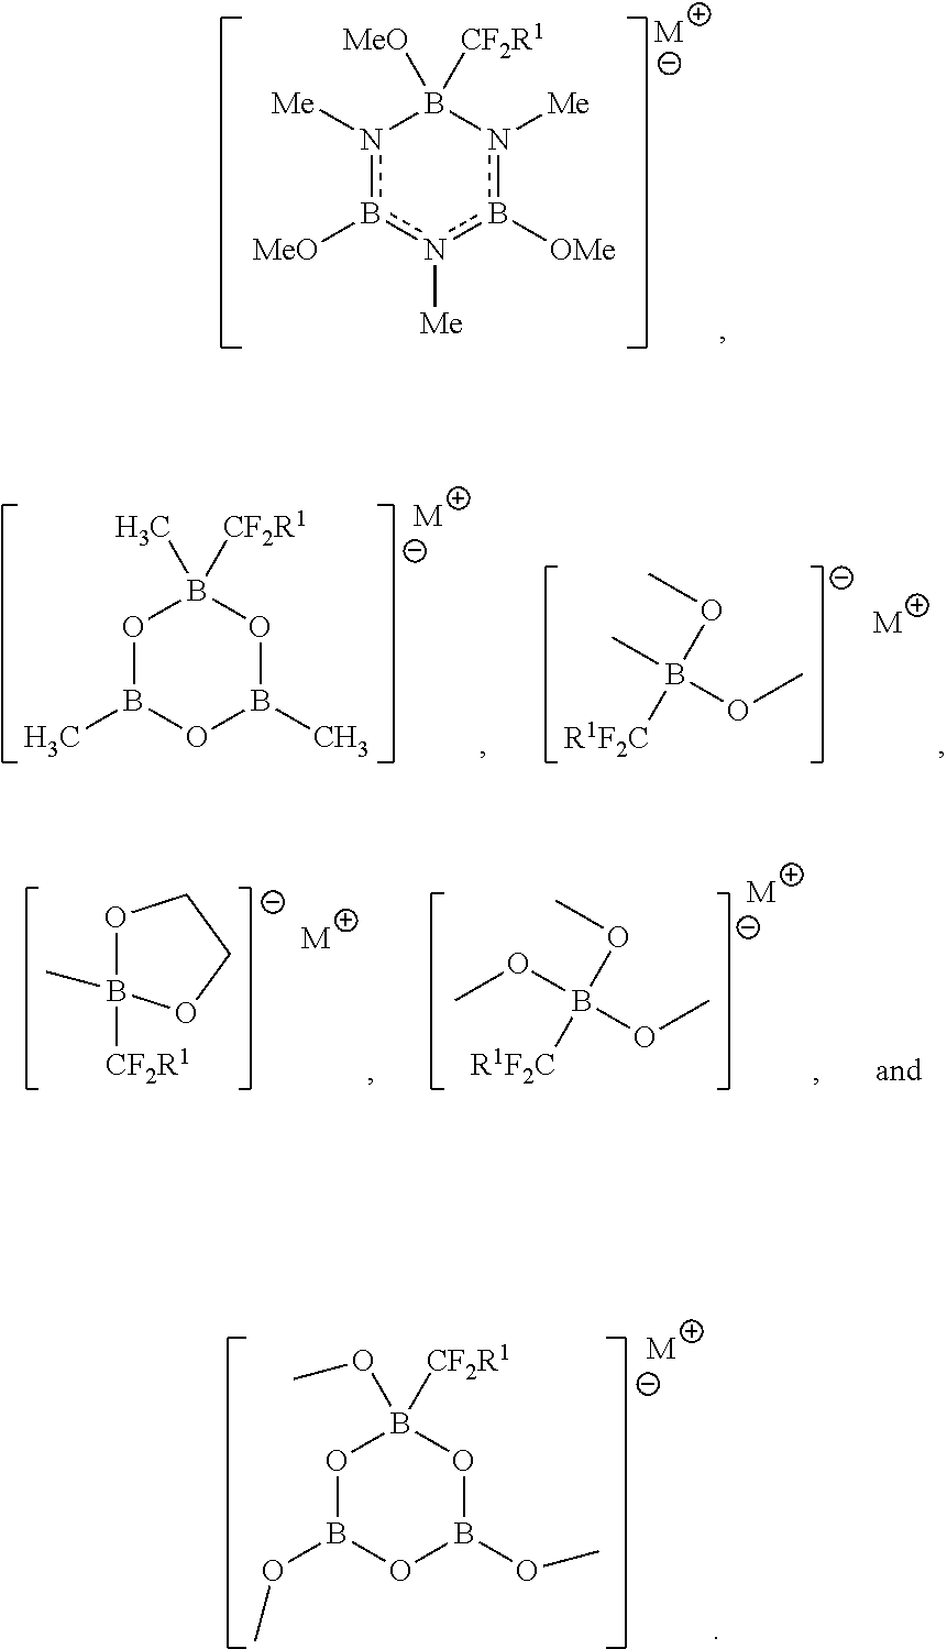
n1([Me])b([MeO])n([Me])b([OMe])n([Me])B1([MeO])[CF2R1].[M].O1B([CF2R1])(C)OCC1.[M].B(OC)(OC)(OC)[R1F2C].[M].O1B(OC)OB(OC)OB1(OC)[CF2R1].[M].O1B(C)OB(C)OB1(C)[CF2R1].[M].B(OC)(C)(OC)[R1F2C].[M]
